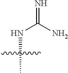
N(C)C(=N)N
